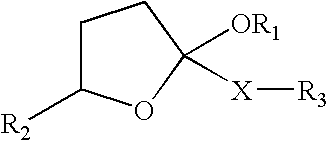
C1C([R2])OC([OR1])([X][R3])C1
